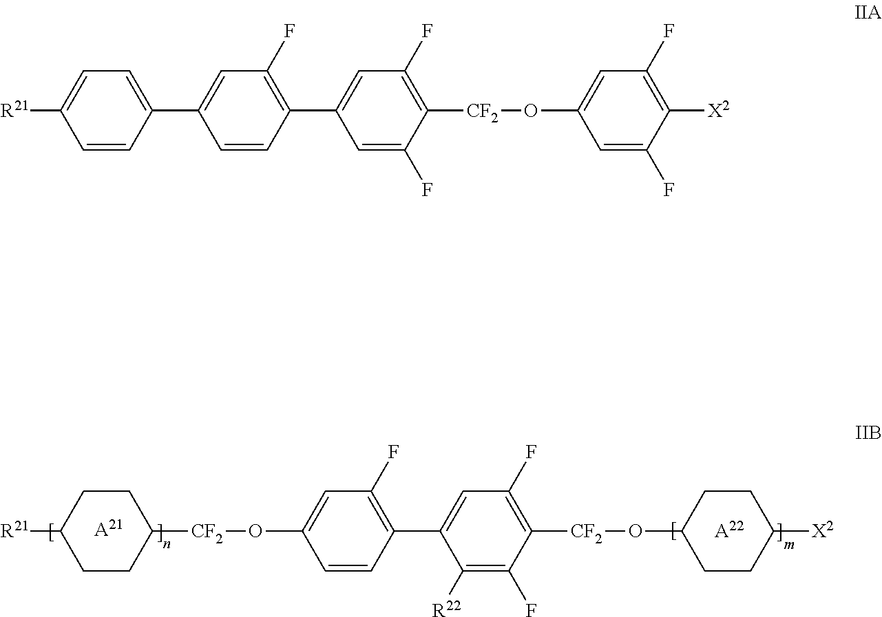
[R21]C1CCC([CF2]OC2=CC(F)=C(C3=CC(F)=C([CF2]OC4CCC([X2])CC4)C(F)=C3[R22])C=C2)CC1.[A22].[A21].[R21]C1=CC=C(C2=CC(F)=C(C3=CC(F)=C([CF2]OC4=CC(F)=C([X2])C(F)=C4)C(F)=C3)C=C2)C=C1
